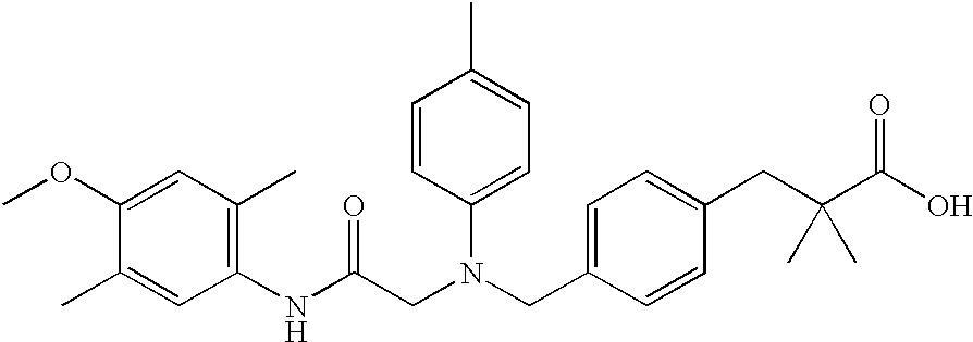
C1=C(CN(CC(NC2=C(C)C=C(OC)C(C)=C2)=O)C2=CC=C(C)C=C2)C=CC(CC(C(O)=O)(C)C)=C1
